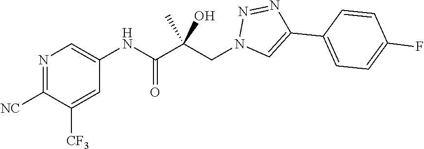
C1=C(NC(C(CN2C=C(C3=CC=C(F)C=C3)N=N2)(C)O)=O)C=C([CF3])C([NC])=N1
